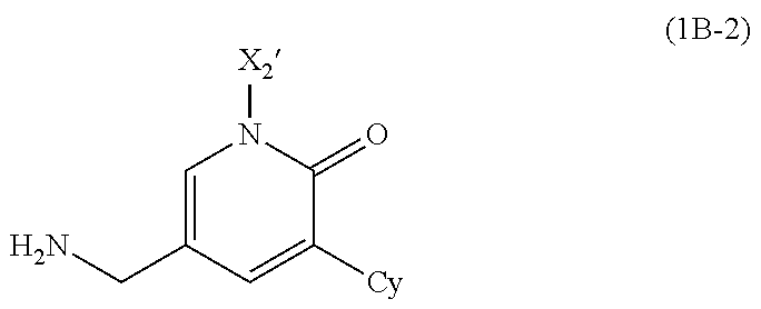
C1=C(CN)C=C([Cy])C(=O)N1[X2]
